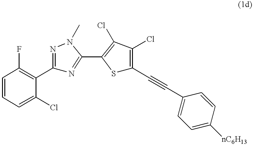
C1=CC=C(Cl)C(C2=NN(C)C(C3=C(Cl)C(Cl)=C(C#CC4=CC=C([nC6H13])C=C4)S3)=N2)=C1F
